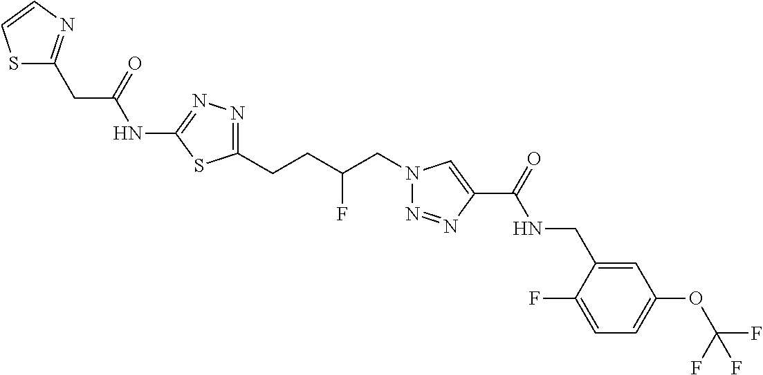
C1(NC(CC2=NC=CS2)=O)=NN=C(CCC(CN2N=NC(C(=O)NCC3=CC(OC(F)(F)F)=CC=C3F)=C2)F)S1
